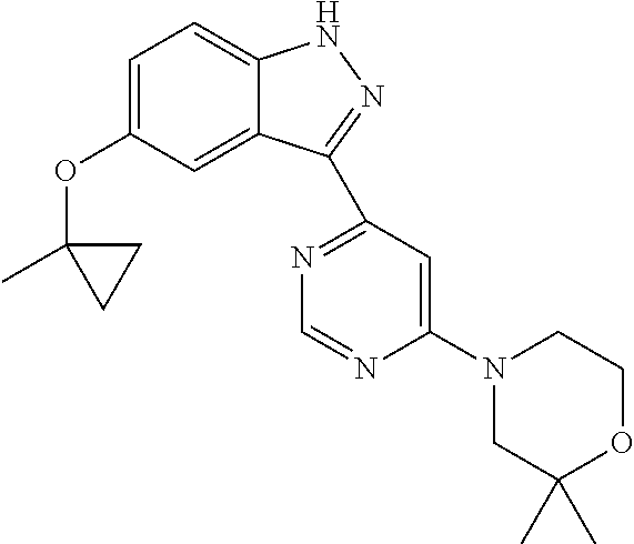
C1=C(OC2(C)CC2)C=C2C(=C1)NN=C2C1=NC=NC(N2CC(C)(C)OCC2)=C1
